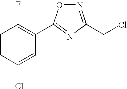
C1=CC(Cl)=CC(C2=NC(CCl)=NO2)=C1F
